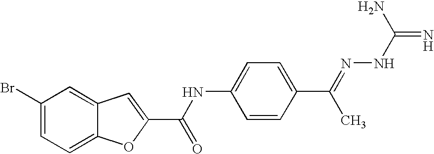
N(C1=CC=C(C(C)=NNC(=N)N)C=C1)C(C1=CC2=CC(Br)=CC=C2O1)=O
